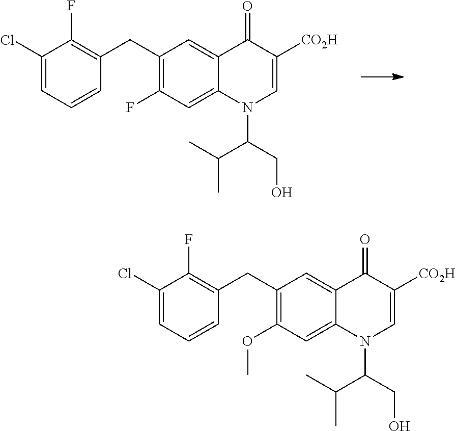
C1(CC2=C(F)C(Cl)=CC=C2)=C(F)C=C2C(=C1)C(=O)C([CO2H])=CN2C(CO)C(C)C.C1(CC2=C(F)C(Cl)=CC=C2)=C(OC)C=C2C(=C1)C(=O)C([CO2H])=CN2C(CO)C(C)C
